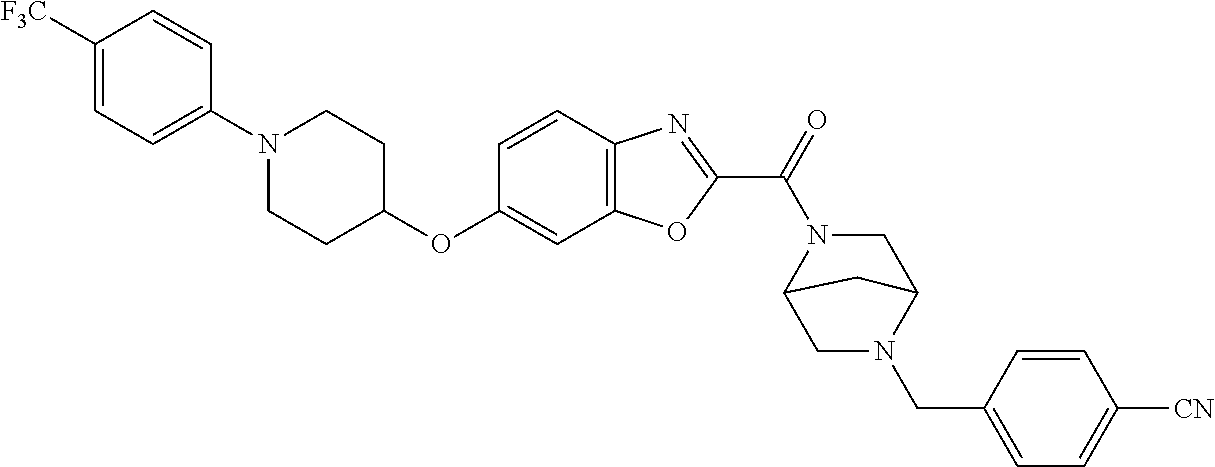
C1([F3C])=CC=C(N2CCC(OC3=CC4=C(C=C3)N=C(C(=O)N3C5CN(CC6=CC=C([CN])C=C6)C(C3)C5)O4)CC2)C=C1
